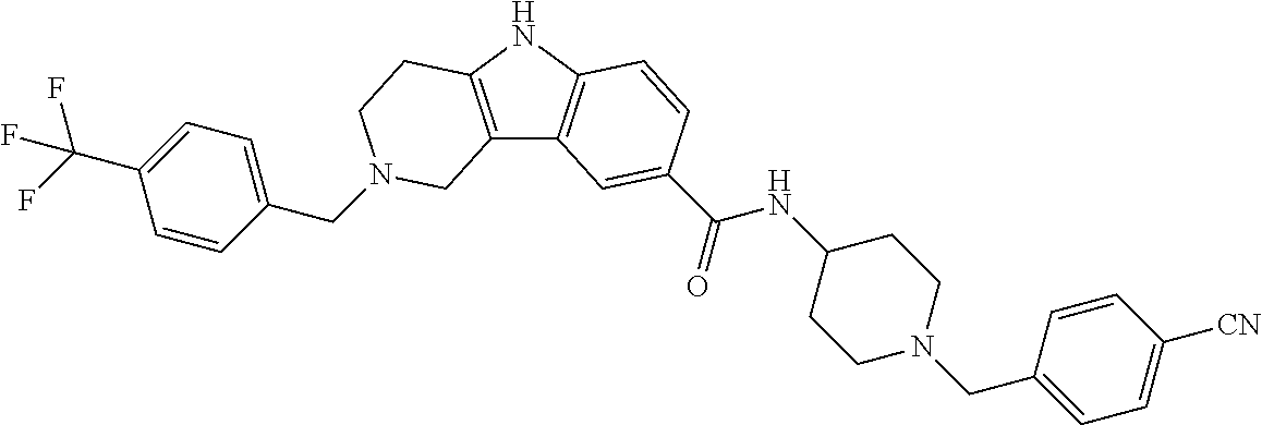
C1(CN2CCC3=C(C4=C(N3)C=CC(C(=O)NC3CCN(CC5=CC=C([CN])C=C5)CC3)=C4)C2)=CC=C(C(F)(F)F)C=C1
